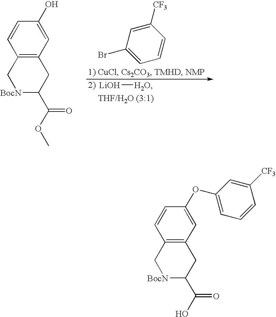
C1([CF3])=CC(Br)=CC=C1.[LiOH][H2O].C1=C(O)C=CC2=C1CC(C(OC)=O)[BocN]C2.C1=C(OC2=CC=CC([CF3])=C2)C=CC2=C1CC(C(O)=O)[BocN]C2
